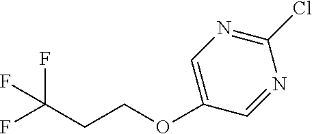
C1(Cl)=NC=C(OCCC(F)(F)F)C=N1
